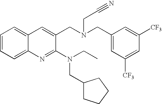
C1=CC=C2C(=C1)C=C(CN(CC1=CC([CF3])=CC([CF3])=C1)CC#N)C(N(CC)CC1CCCC1)=N2
